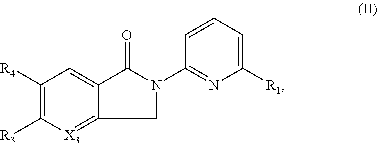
C1([R4])=C([R3])[X3]=C2C(=C1)C(=O)N(C1=NC([R1])=CC=C1)C2
